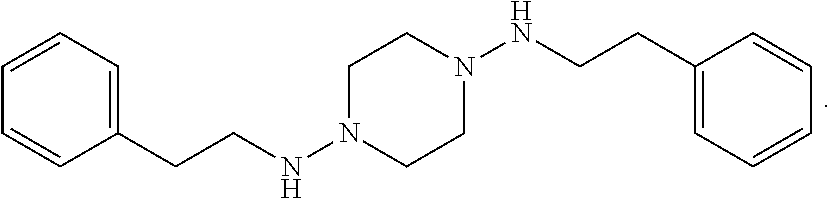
C1N(NCCC2=CC=CC=C2)CCN(NCCC2=CC=CC=C2)C1
